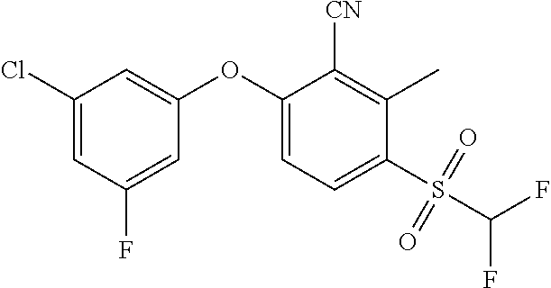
C1(OC2=CC=C(S(C(F)F)(=O)=O)C(C)=C2[CN])=CC(Cl)=CC(F)=C1
